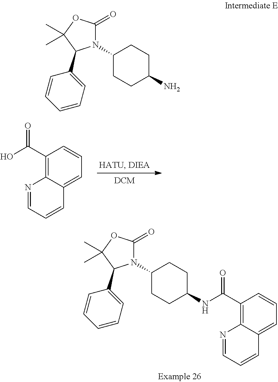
OC(=O)C1=C2C(=CC=C1)C=CC=N2.N1(C2CCC(NC(=O)C3=C4C(=CC=C3)C=CC=N4)CC2)C(=O)OC(C)(C)C1C1=CC=CC=C1.N1(C2CCC(N)CC2)C(=O)OC(C)(C)C1C1=CC=CC=C1
